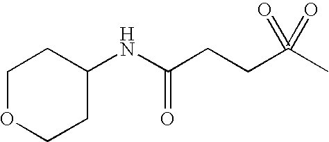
C1OCCC(NC(CCC(C)(=O)=O)=O)C1
